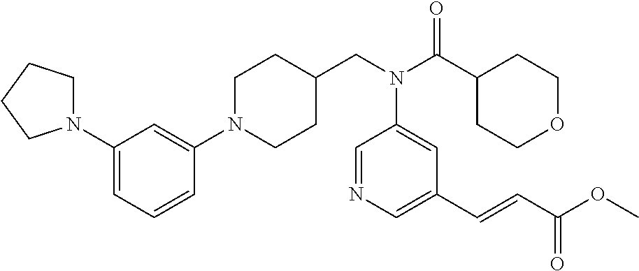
N1(C2=CC(N3CCCC3)=CC=C2)CCC(CN(C(C2CCOCC2)=O)C2=CC(C=CC(OC)=O)=CN=C2)CC1
